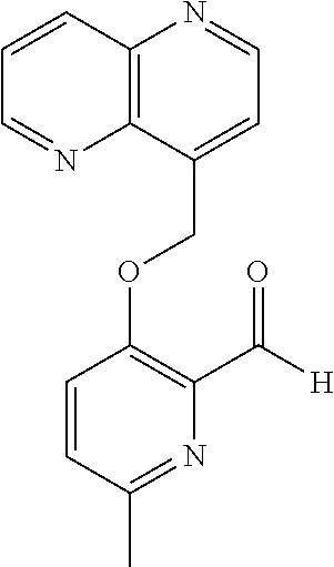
C(OC1=C(C([H])=O)N=C(C)C=C1)C1=CC=NC2=C1N=CC=C2
